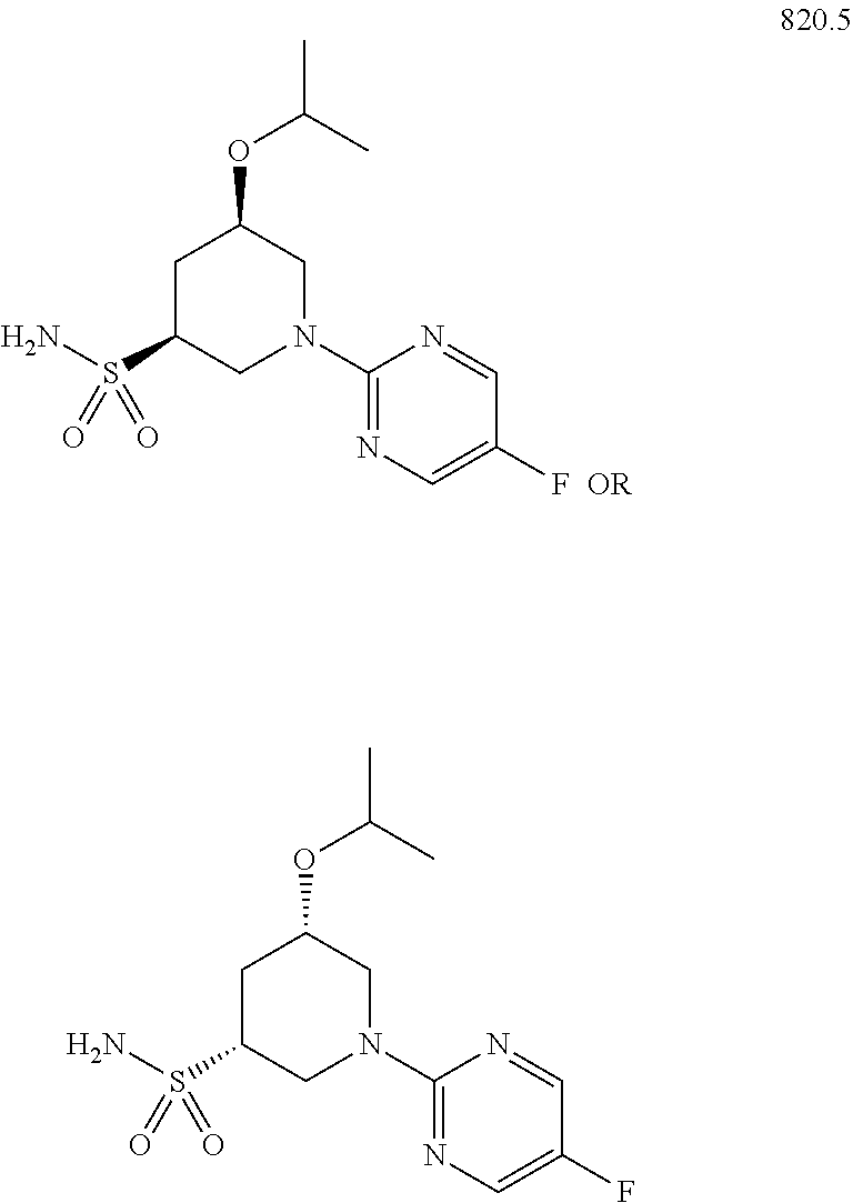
C1C(S(N)(=O)=O)CN(C2=NC=C(F)C=N2)CC1OC(C)C.[OR].C1C(S(N)(=O)=O)CN(C2=NC=C(F)C=N2)CC1OC(C)C
